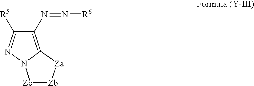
C1(N=N[R6])=C2N(N=C1[R5])[Zc][Zb][Za]2
